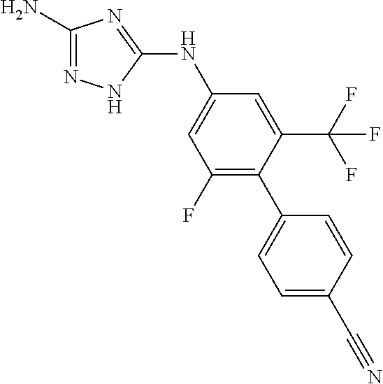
C1(N)=NNC(NC2=CC(F)=C(C3=CC=C(C#N)C=C3)C(C(F)(F)F)=C2)=N1
